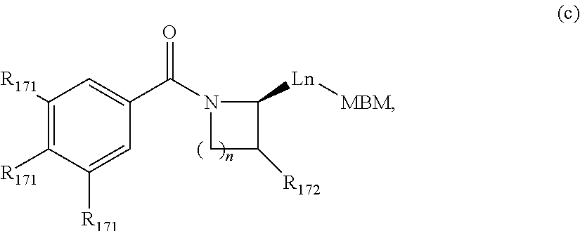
C1([R171])=C([R171])C([R171])=CC(C(N2CC([R172])C2[Ln][MBM])=O)=C1
